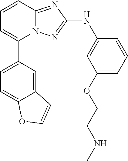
N12C(=NC(NC3=CC(OCCNC)=CC=C3)=N1)C=CC=C2C1=CC=C2C(=C1)C=CO2
